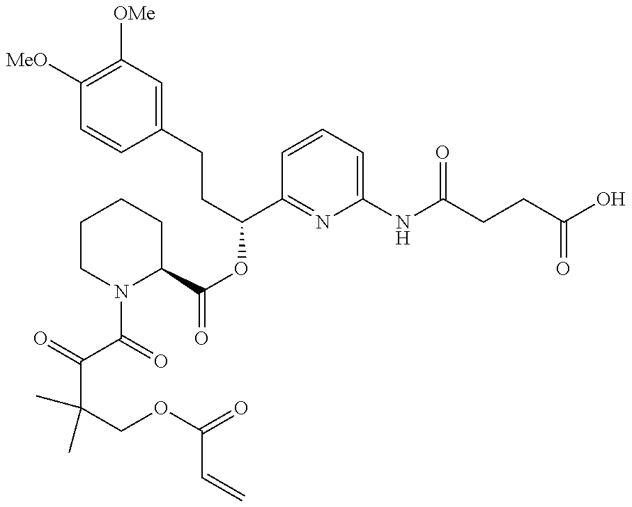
C(C(COC(=O)C=C)(C)C)(C(=O)N1C(C(OC(C2=NC(NC(CCC(O)=O)=O)=CC=C2)CCC2=CC([OMe])=C([MeO])C=C2)=O)CCCC1)=O
